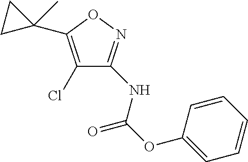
C1(Cl)=C(C2(C)CC2)ON=C1NC(OC1=CC=CC=C1)=O
